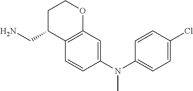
C1C(CN)C2=C(OC1)C=C(N(C1=CC=C(Cl)C=C1)C)C=C2
